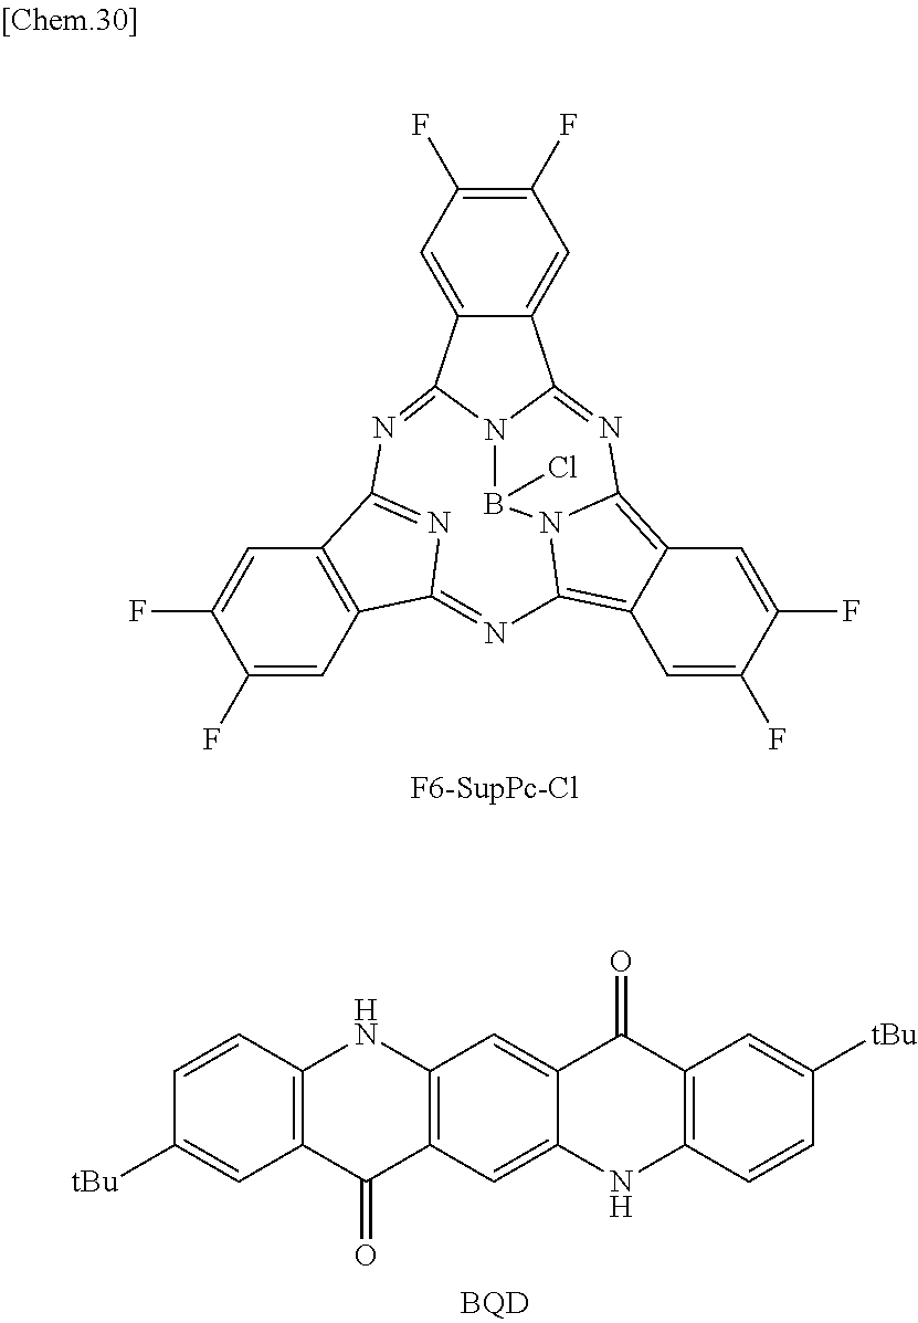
C1(F)=C(F)C=C2C(=C1)C1=NC3=C4C=C(F)C(F)=CC4=C4N3B(Cl)N1C2=NC1=NC(=N4)C2=C1C=C(F)C(F)=C2.C1=CC2=C(C=C1[tBu])C(=O)C1=C(N2)C=C2C(=C1)NC1=C(C2=O)C=C([tBu])C=C1
